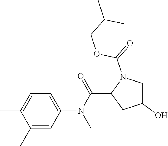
C1(C)=CC(N(C)C(C2CC(O)CN2C(OCC(C)C)=O)=O)=CC=C1C
